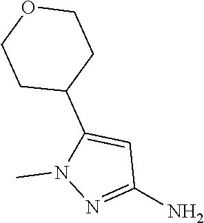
C1(N)=NN(C)C(C2CCOCC2)=C1
